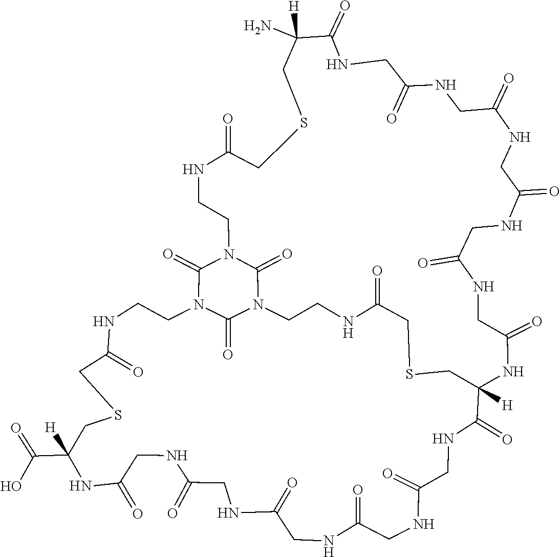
N1C(=O)CSCC(C(=O)O)([H])NC(=O)CNC(=O)CNC(=O)CNC(=O)CNC(=O)CNC(=O)C2([H])NC(=O)CNC(=O)CNC(=O)CNC(=O)CNC(=O)CNC(=O)C(N)([H])CSCC(=O)NCCN3C(=O)N(CCNC(=O)CSC2)C(=O)N(CC1)C3=O
